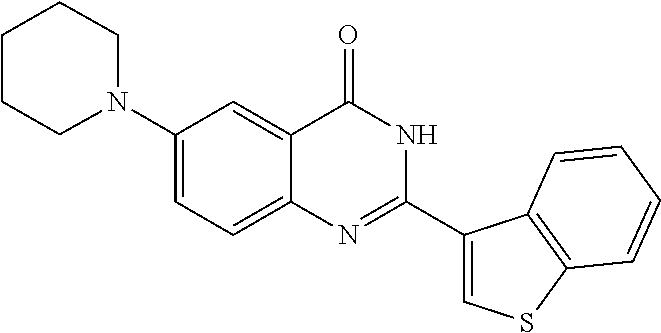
N1(C2=CC=C3C(=C2)C(=O)NC(C2=CSC4=C2C=CC=C4)=N3)CCCCC1
